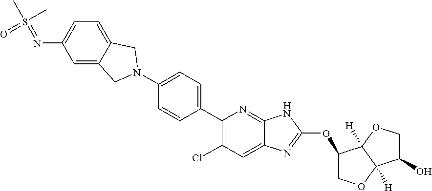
C1(N2CC3=CC(N=S(=O)(C)C)=CC=C3C2)=CC=C(C2=C(Cl)C=C3C(=N2)NC(OC2COC4([H])C2([H])OCC4O)=N3)C=C1
